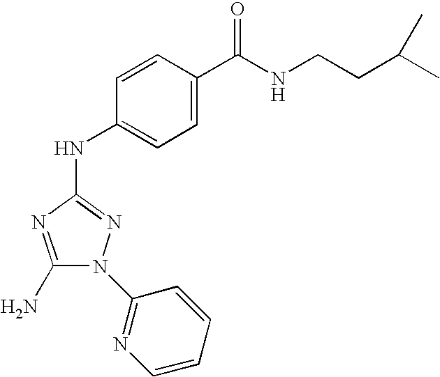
C1(N)=NC(NC2=CC=C(C(NCCC(C)C)=O)C=C2)=NN1C1=NC=CC=C1
